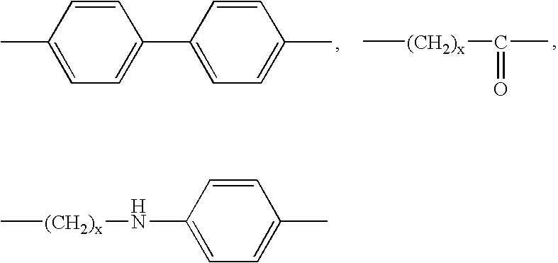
CC1=CC=C(C2=CC=C(C)C=C2)C=C1.C[(CH2)x]C(C)=O.C[(CH2)x]NC1=CC=C(C)C=C1
